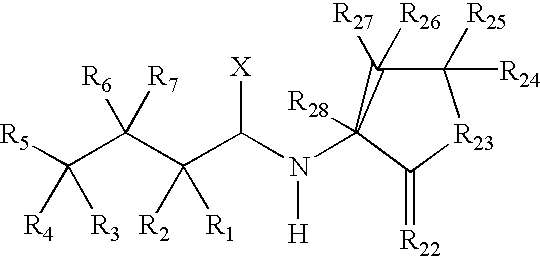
[R5]C(C(C(C(N([H])C1([R28])C([R26])([R27])C([R25])([R24])[R23]C1=[R22])[X])([R2])[R1])([R6])[R7])([R4])[R3]
